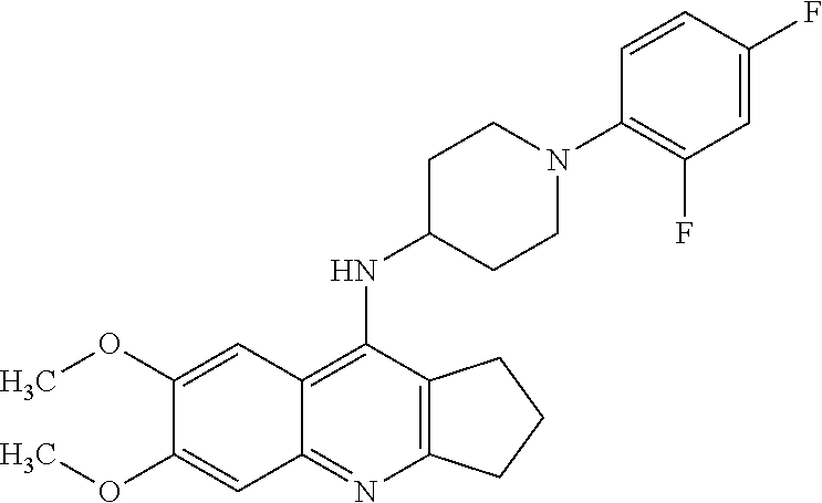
C1(OC)=CC2=C(NC3CCN(C4=C(F)C=C(F)C=C4)CC3)C3=C(N=C2C=C1OC)CCC3
